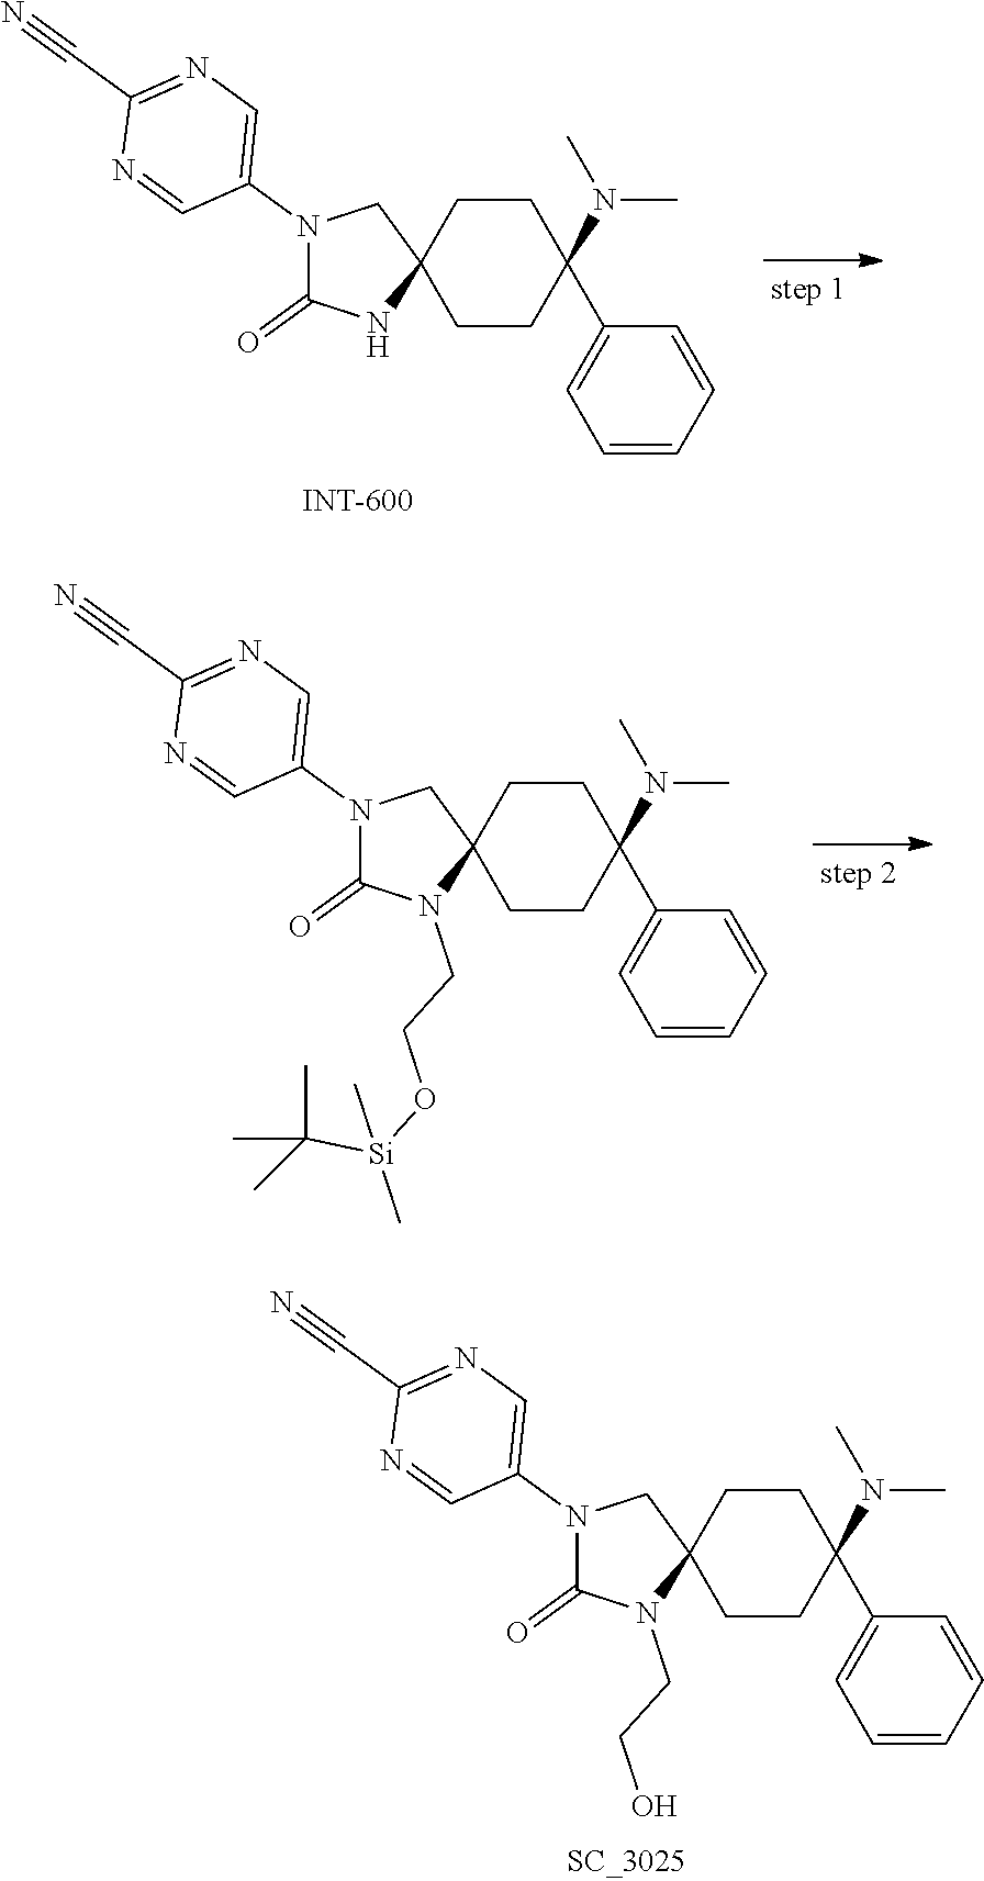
C12(CCC(N(C)C)(C3=CC=CC=C3)CC1)CN(C1=CN=C(C#N)N=C1)C(=O)N2.C12(CCC(N(C)C)(C3=CC=CC=C3)CC1)CN(C1=CN=C(C#N)N=C1)C(=O)N2CCO[Si](C)(C(C)(C)C)C.C12(CCC(N(C)C)(C3=CC=CC=C3)CC1)CN(C1=CN=C(C#N)N=C1)C(=O)N2CCO
